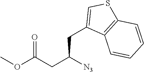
C1(CC(CC(=O)OC)[N3])=CSC2=C1C=CC=C2
